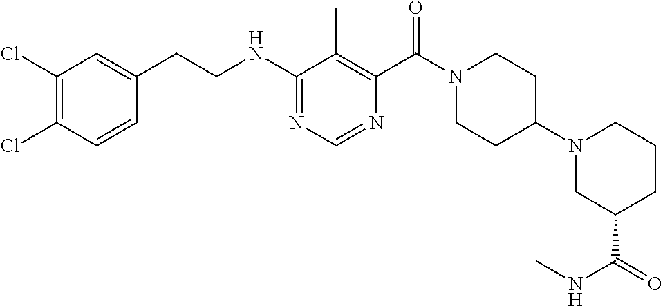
C1(NCCC2=CC(Cl)=C(Cl)C=C2)=NC=NC(C(N2CCC(N3CC(C(NC)=O)CCC3)CC2)=O)=C1C
